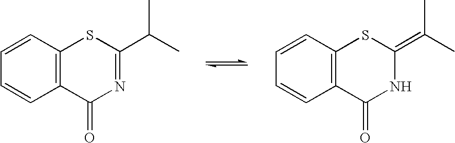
C1=CC2=C(C=C1)C(=O)N=C(C(C)C)S2.C1=CC2=C(C=C1)C(=O)NC(=C(C)C)S2
